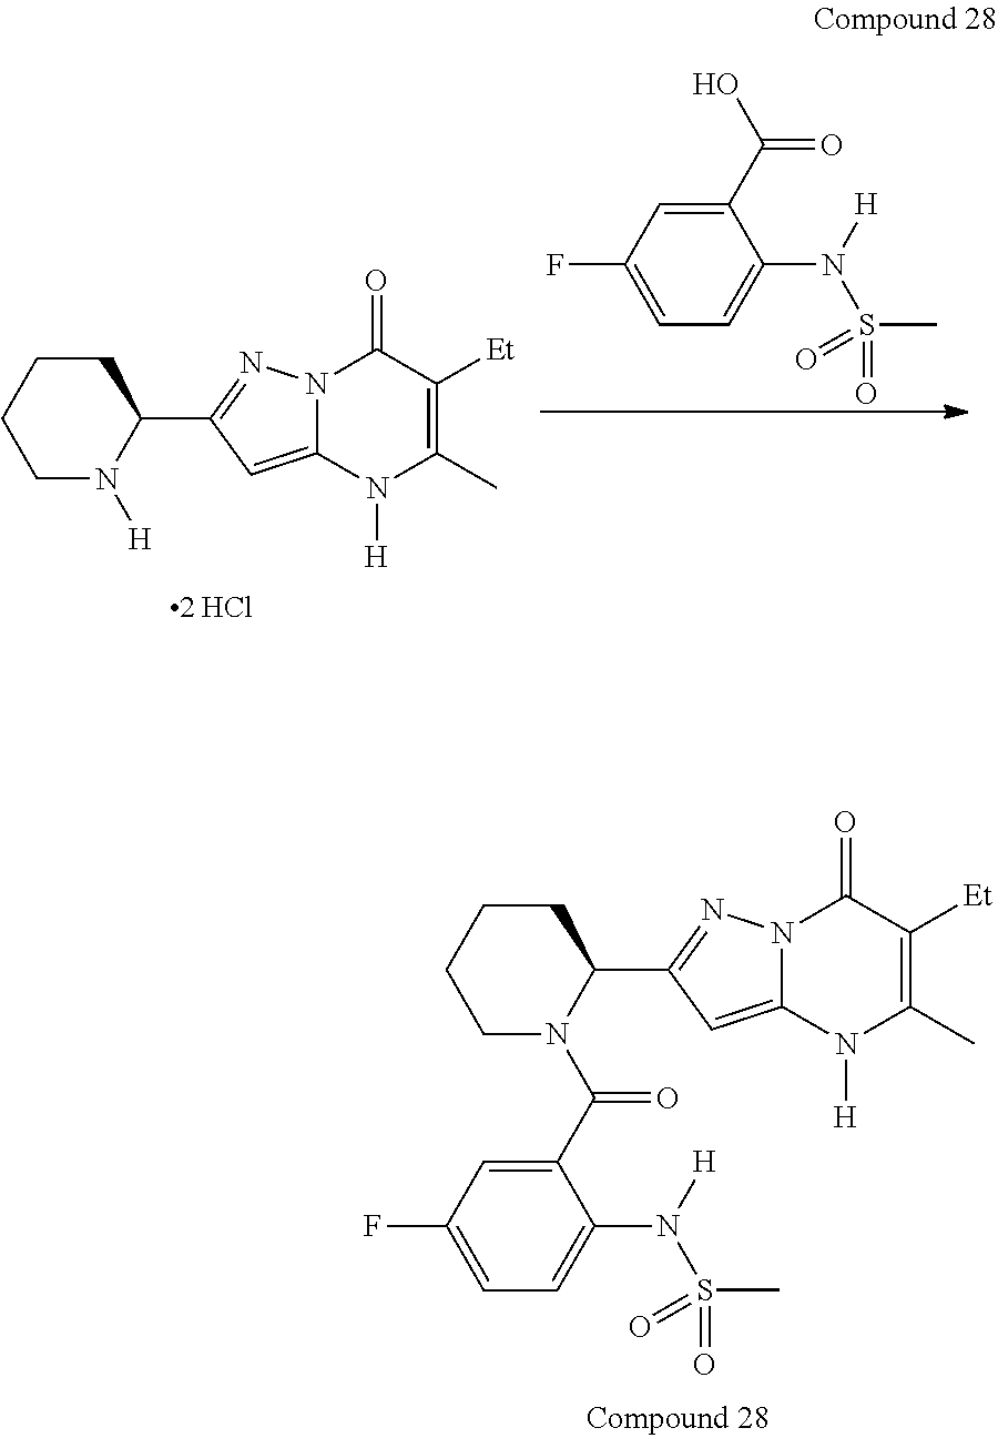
C1N([H])C(C2=NN3C(=C2)N([H])C(C)=C([Et])C3=O)CCC1.C1=C(F)C=C(C(O)=O)C(N([H])S(=O)(=O)C)=C1.C1N(C(C2=CC(F)=CC=C2N([H])S(C)(=O)=O)=O)C(C2=NN3C(=C2)N([H])C(C)=C([Et])C3=O)CCC1
